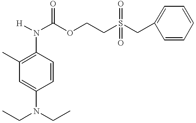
C1(N(C(OCCS(CC2=CC=CC=C2)(=O)=O)=O)[H])=C(C)C=C(N(CC)CC)C=C1
